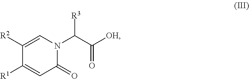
[R3]C(N1C=C([R2])C([R1])=CC1=O)C([OH])=O
